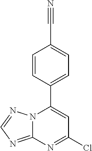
C1=CC(C2=CC(Cl)=NC3=NC=NN23)=CC=C1C#N
